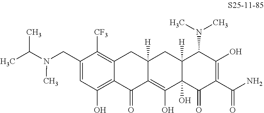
N(CC1=CC(O)=C2C(=C1[CF3])CC1([H])C(=C(O)C3(O)C([H])(C1)C(N(C)C)C(O)=C(C(N)=O)C3=O)C2=O)(C(C)C)C
